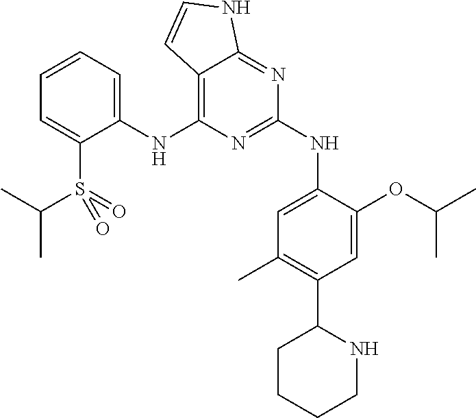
C1(NC2=C3C(=NC(NC4=CC(C)=C(C5CCCCN5)C=C4OC(C)C)=N2)NC=C3)=CC=CC=C1S(=O)(=O)C(C)C
